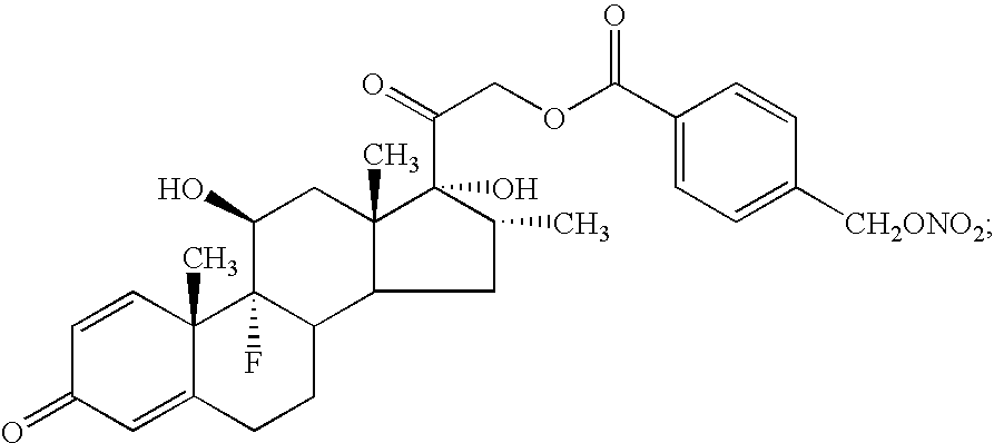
C1=CC2(C)C(=CC1=O)CCC1C2(F)C(O)CC2(C)C(C(COC(C3=CC=C([CH2ONO2])C=C3)=O)=O)(O)C(C)CC12
